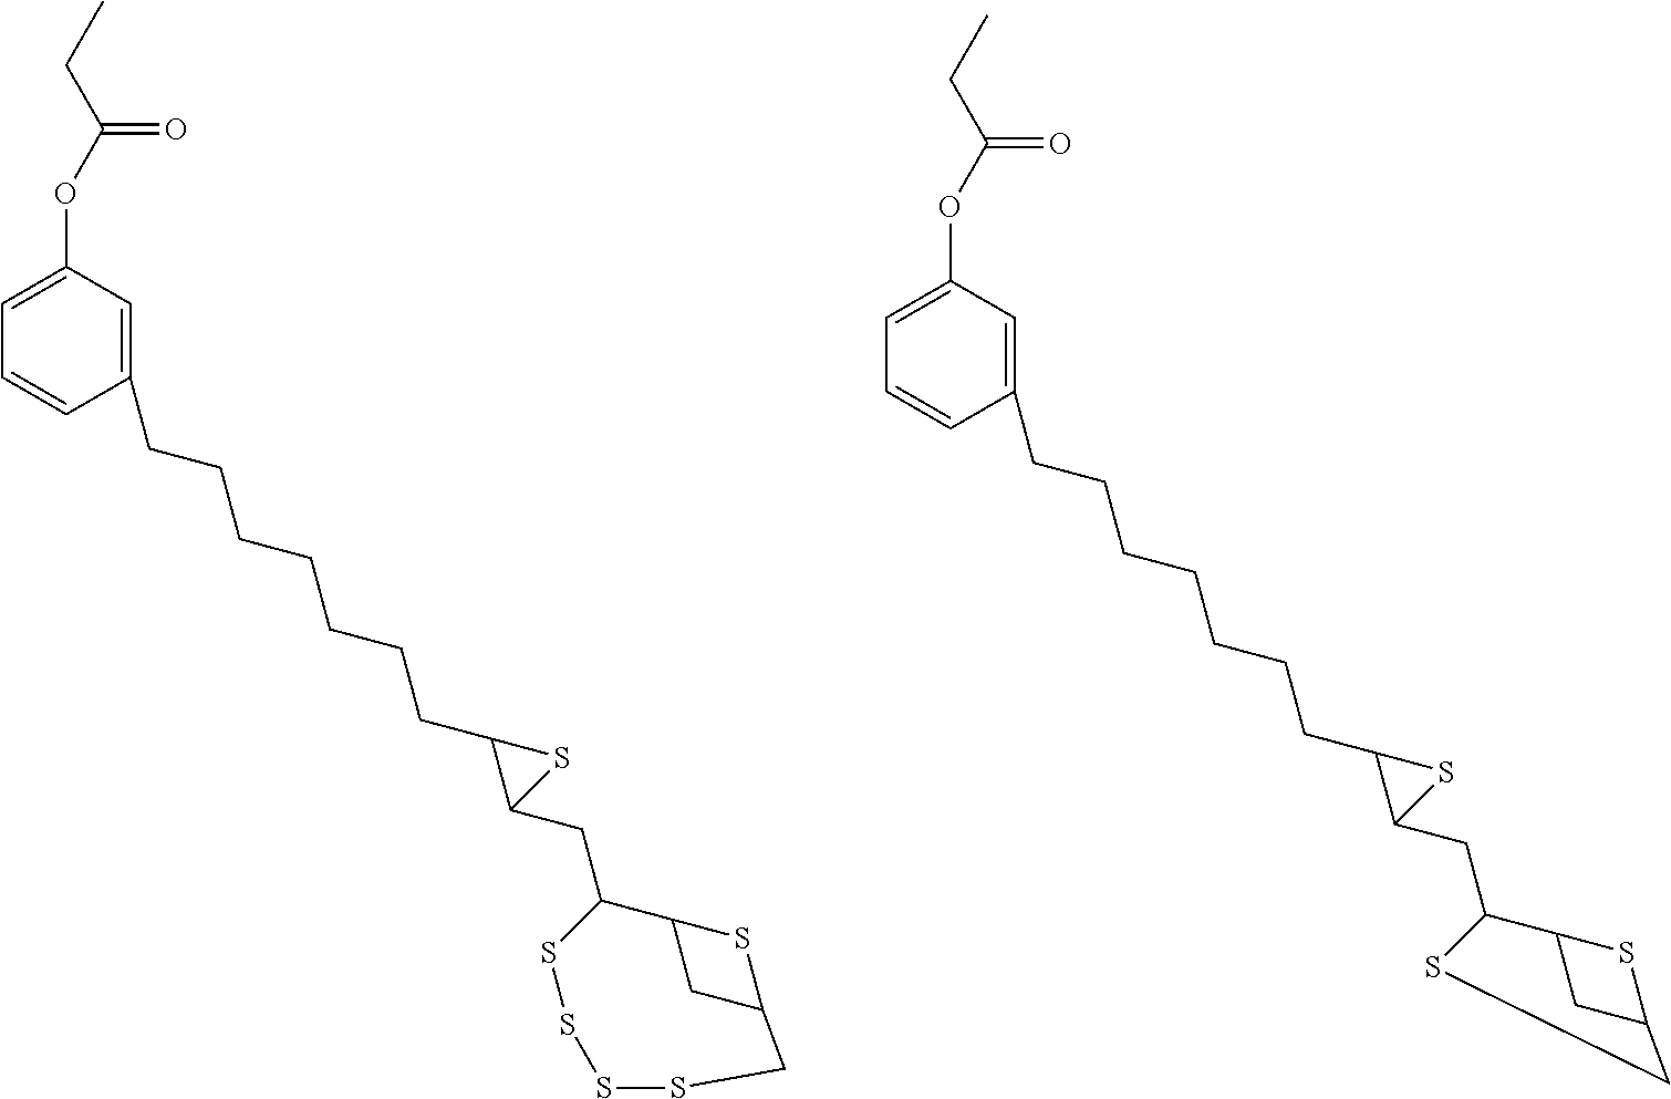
C1=CC(CCCCCCCC2C(CC3C4SC(C4)CSSSS3)S2)=CC(OC(CC)=O)=C1.C1=CC(CCCCCCCC2C(CC3C4SC(C4)CS3)S2)=CC(OC(CC)=O)=C1
